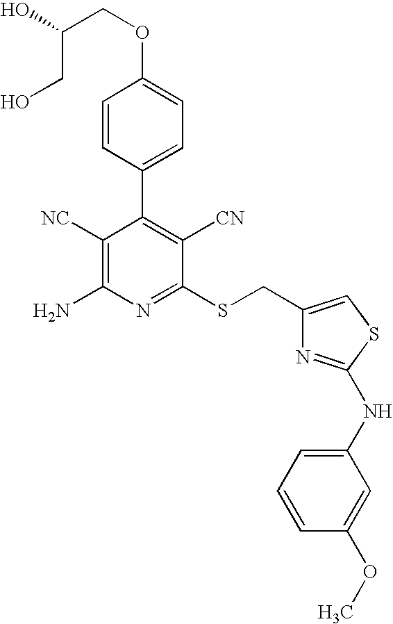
O(C1=CC=C(C2=C([CN])C(SCC3=CSC(NC4=CC=CC(OC)=C4)=N3)=NC(N)=C2[NC])C=C1)CC(CO)O
